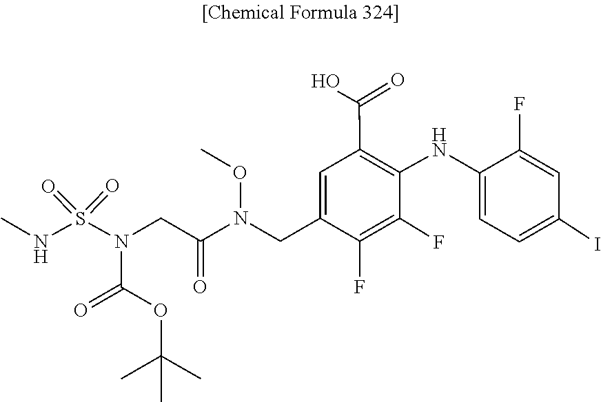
CON(CC1=CC(C(O)=O)=C(NC2=CC=C(I)C=C2F)C(F)=C1F)C(=O)CN(C(=O)OC(C)(C)C)S(=O)(=O)NC
